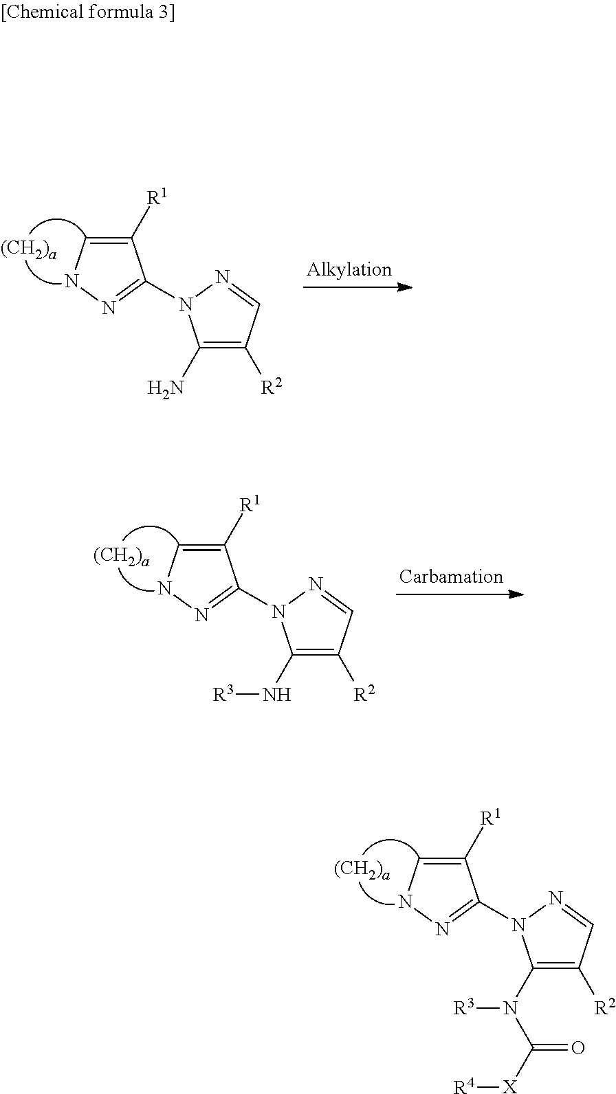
C1([R1])=CNN=C1N1C(N([R3])C([X][R4])=O)=C([R2])C=N1.C1([R1])=CNN=C1N1C(N)=C([R2])C=N1.C1([R1])=CNN=C1N1C(N[R3])=C([R2])C=N1
